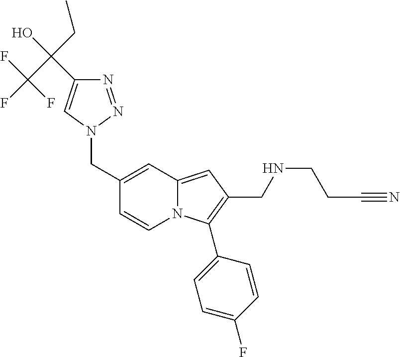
C1(CN2N=NC(C(CC)(C(F)(F)F)O)=C2)=CC2=CC(CNCCC#N)=C(C3=CC=C(F)C=C3)N2C=C1
